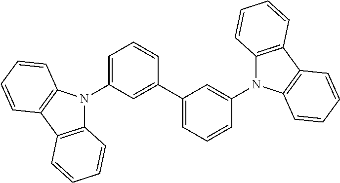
C12=C(C3=C(N1C1=CC=CC(C4=CC=CC(N5C6=C(C7=C5C=CC=C7)C=CC=C6)=C4)=C1)C=CC=C3)C=CC=C2
